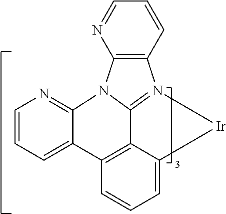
C1=CC=C2C(=N1)N1C3=N(C4=C1N=CC=C4)[Ir]C1=CC=CC2=C13
